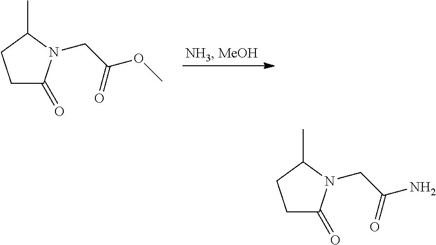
C1C(=O)N(CC(OC)=O)C(C)C1.C1C(=O)N(CC(N)=O)C(C)C1
